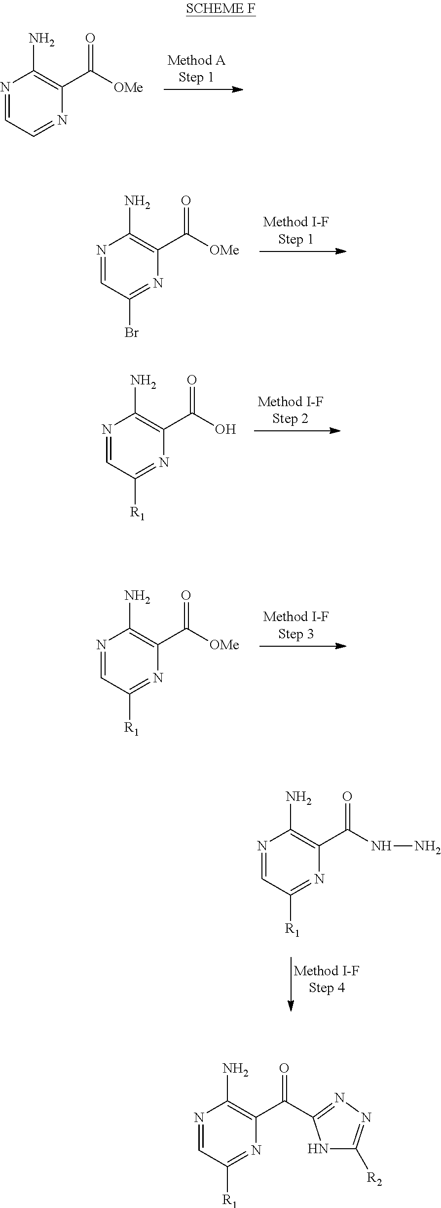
N1=CC=NC(C([OMe])=O)=C1N.N1=CC(Br)=NC(C([OMe])=O)=C1N.N1=CC([R1])=NC(C(O)=O)=C1N.N1=CC([R1])=NC(C([OMe])=O)=C1N.N1=CC([R1])=NC(C(NN)=O)=C1N.N1=CC([R1])=NC(C(=O)C2=NN=C([R2])N2)=C1N
